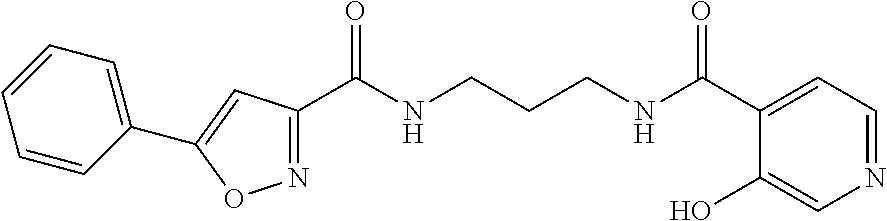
C1(C(NCCCNC(C2=CC=NC=C2O)=O)=O)=NOC(C2=CC=CC=C2)=C1
